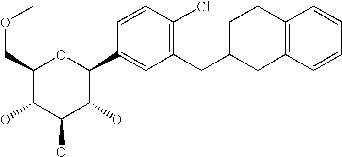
C1(COC)C(O)C(O)C(O)C(C2=CC(CC3CC4=C(CC3)C=CC=C4)=C(Cl)C=C2)O1
